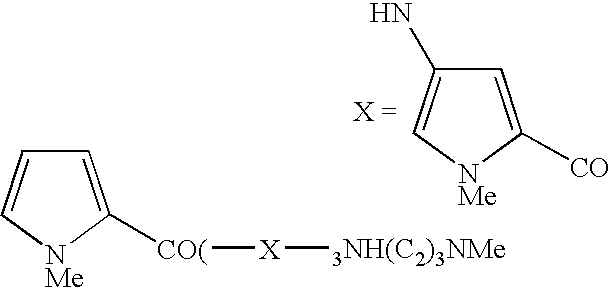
C1=C([CO])[NMe]C=C1N.[CO(](C1=CC=C[NMe]1)[X][3NH(C2)3NMe]
